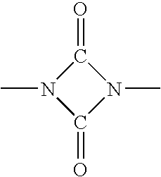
C1(=O)N(C)C(=O)N1C
